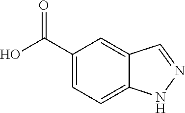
C1(C(O)=O)=CC=C2C(=C1)C=NN2
